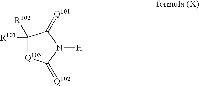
C1([R101])([R102])[Q103]C(=[Q102])N([H])C1=[Q101]
